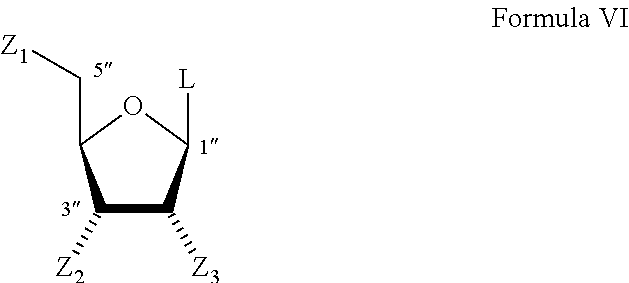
C1([Z2])C([Z3])C([L])OC1C[Z1]
